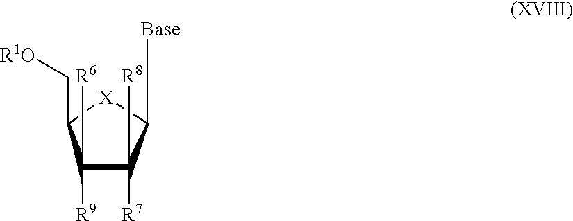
[X]1C(C[R1O])C([R9])([R6])C([R7])([R8])C1[Base]
